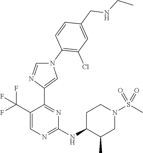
C1(C(F)(F)F)=CN=C(NC2C(C)CN(S(C)(=O)=O)CC2)N=C1C1=CN(C2=C(Cl)C=C(CNCC)C=C2)C=N1
